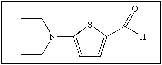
C1=C(N(CC)CC)SC(C([H])=O)=C1
